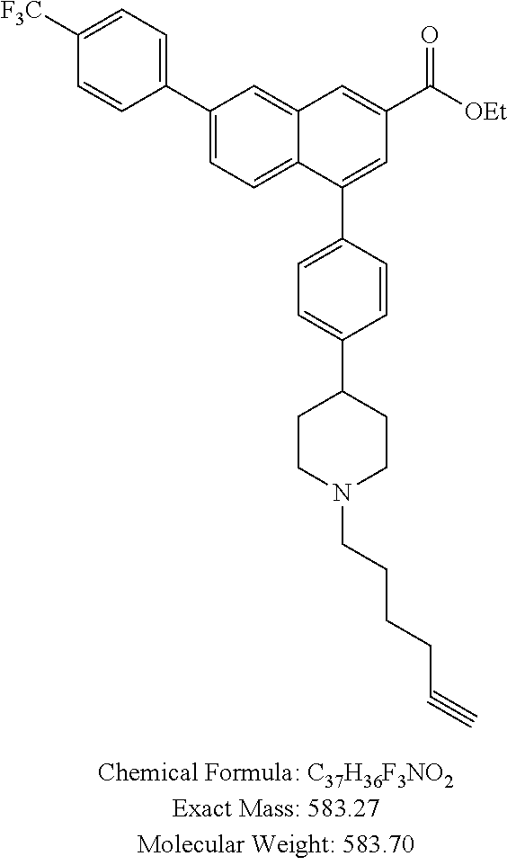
C12=CC=C(C3=CC=C([F3C])C=C3)C=C1C=C(C([OEt])=O)C=C2C1=CC=C(C2CCN(CCCCC#C)CC2)C=C1
